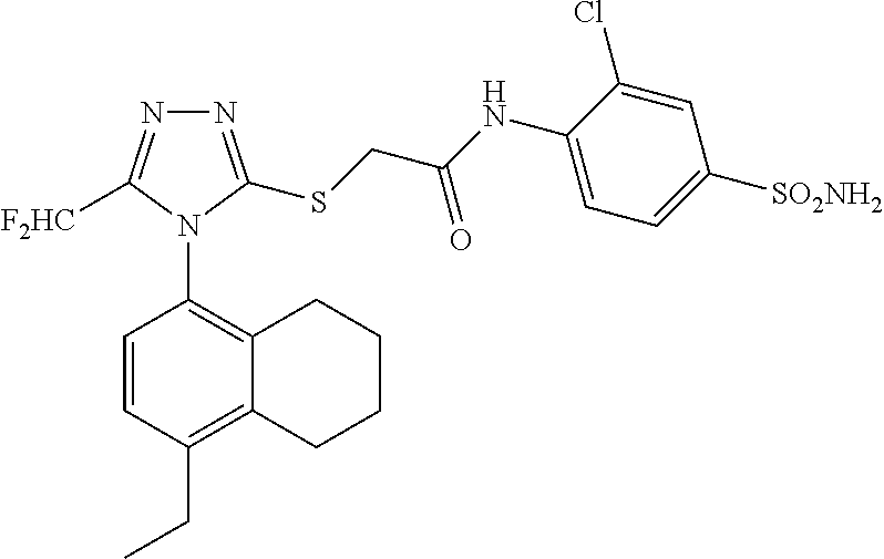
C1=CC(CC)=C2C(=C1N1C([F2HC])=NN=C1SCC(NC1=CC=C([SO2NH2])C=C1Cl)=O)CCCC2
